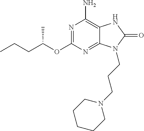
N1=C(OC(CCC)C)N=C2C(=C1N)NC(=O)N2CCCN1CCCCC1
